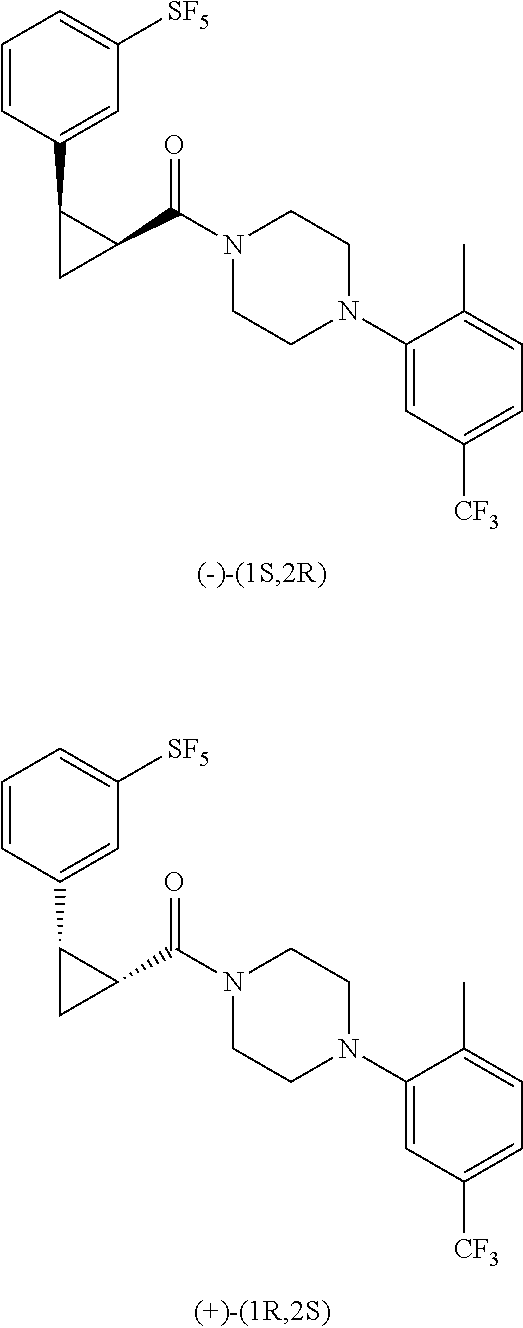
C1=CC(C2CC2C(N2CCN(C3=CC([CF3])=CC=C3C)CC2)=O)=CC([SF5])=C1.C1=CC(C2CC2C(N2CCN(C3=CC([CF3])=CC=C3C)CC2)=O)=CC([SF5])=C1
